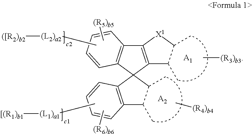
C[(R3)b3].[A1].C[(R4)b4].[A2].C12=C(C(C)C(C)[X1]1)C1(C3=C2C=CC=C3)C2=C(C=CC=C2)C(C)C1C.C[(L2)a2][([R2)b2].C[(L1)a1][[(R1)b1].C[(R6)b6].C[(R5)b5]
